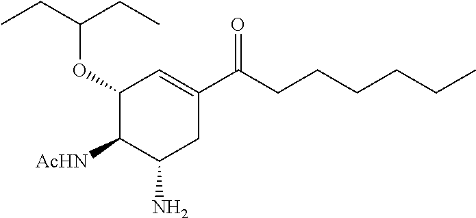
C1(OC(CC)CC)C([AcHN])C(N)CC(C(CCCCCC)=O)=C1
